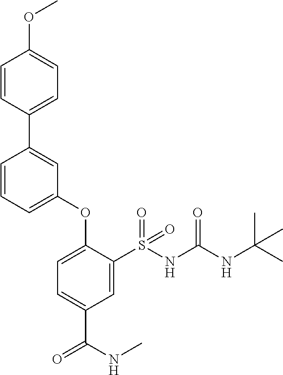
C1=CC(C2=CC(OC3=CC=C(C(=O)NC)C=C3S(NC(NC(C)(C)C)=O)(=O)=O)=CC=C2)=CC=C1OC
